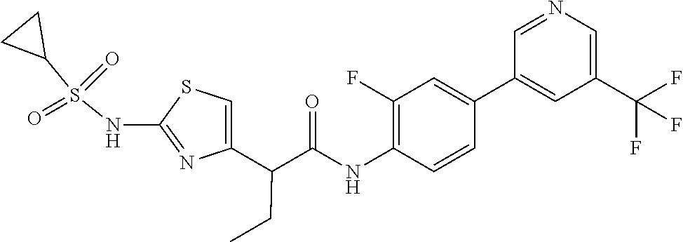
C1=C(C(C(NC2=C(F)C=C(C3=CC(C(F)(F)F)=CN=C3)C=C2)=O)CC)N=C(NS(C2CC2)(=O)=O)S1
